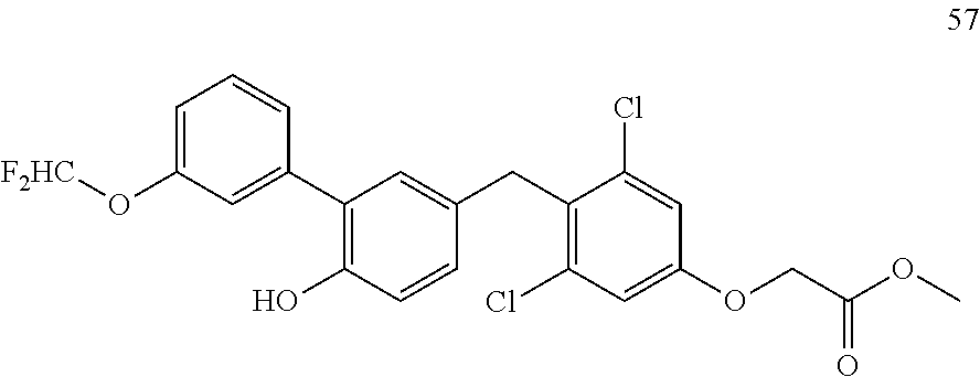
C1=C(O[F2HC])C=C(C2=C(O)C=CC(CC3=C(Cl)C=C(OCC(OC)=O)C=C3Cl)=C2)C=C1
